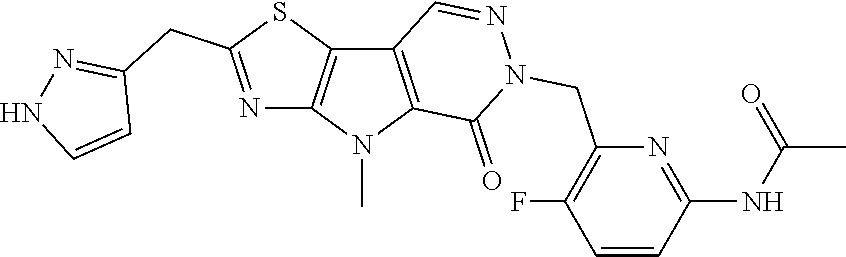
C12=C(N(C)C3=C1C=NN(CC1=C(F)C=CC(NC(C)=O)=N1)C3=O)N=C(CC1=NNC=C1)S2
